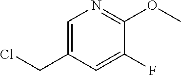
C1=C(CCl)C=C(F)C(OC)=N1
